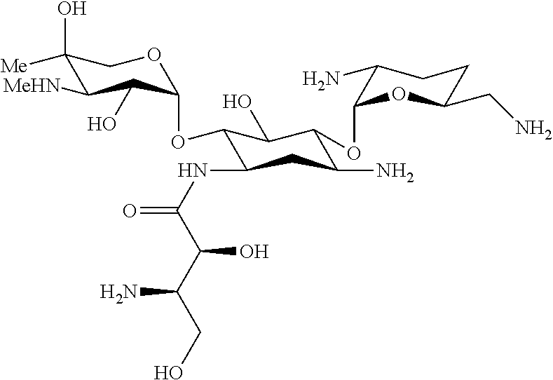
C1(O)([Me])C([MeHN])C(O)C(OC2C(NC(=O)C(C(CO)N)O)CC(N)C(OC3C(N)CCC(CN)O3)C2O)OC1
